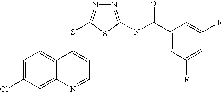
C1=C(Cl)C=C2C(=C1)C(SC1=NN=C(NC(=O)C3=CC(F)=CC(F)=C3)S1)=CC=N2
